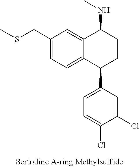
C12=CC(CSC)=CC=C1C(C1=CC=C(Cl)C(Cl)=C1)CCC2NC
